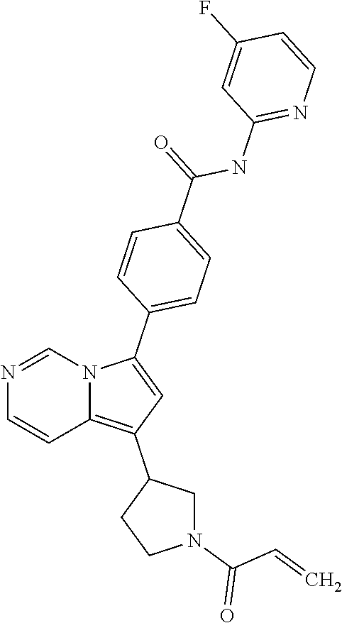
N1=CN2C(=C(C3CN(C(C=C)=O)CC3)C=C2C2=CC=C(C(NC3=NC=CC(F)=C3)=O)C=C2)C=C1
